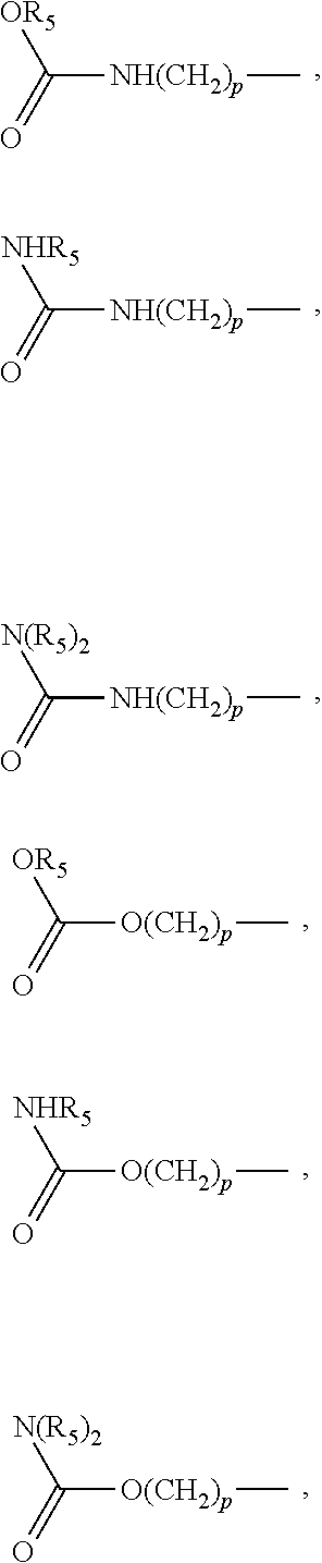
[OR5]C(=O)[NH(CH2)p]C.[NHR5]C(=O)[NH(CH2)p]C.[N(R5)2]C(=O)[NH(CH2)p]C.[OR5]C(=O)[O(CH2)p]C.[NHR5]C(=O)[O(CH2)p]C.[N(R5)2]C(=O)[O(CH2)p]C
